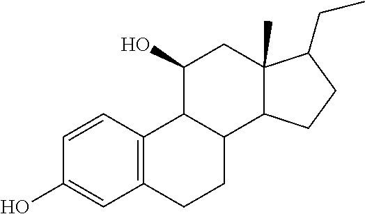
C1=CC2=C(C=C1O)CCC1C2C(O)CC2(C)C1CCC2CC
